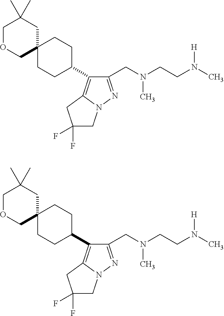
C1OCC2(CC1(C)C)CCC(C1=C3N(N=C1CN(CCN(C)[H])C)CC(F)(F)C3)CC2.C1OCC2(CC1(C)C)CCC(C1=C3N(N=C1CN(CCN(C)[H])C)CC(F)(F)C3)CC2
